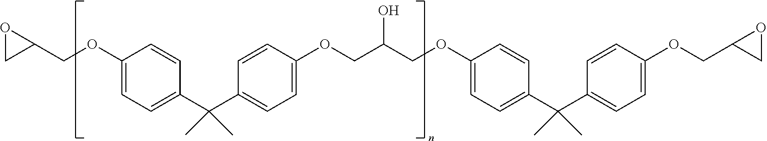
C1=CC(OCC2CO2)=CC=C1C(C1=CC=C(OCC(COC2=CC=C(C(C3=CC=C(OCC4CO4)C=C3)(C)C)C=C2)O)C=C1)(C)C
